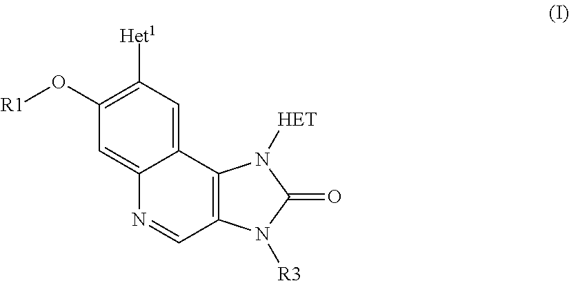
C12=CC([Het1])=C(O[R1])C=C1N=CC1=C2N([HET])C(=O)N1[R3]
